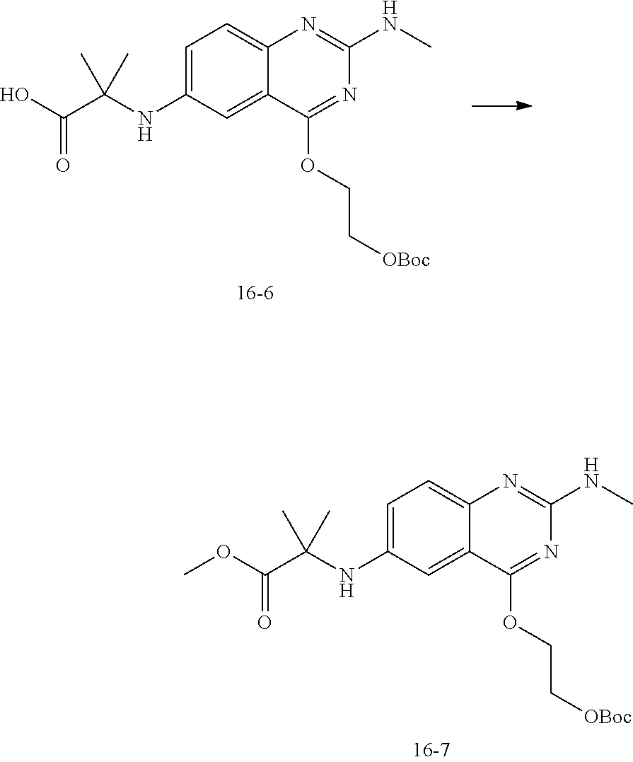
C12=CC(NC(C(OC)=O)(C)C)=CC=C1N=C(NC)N=C2OCC[OBoc].C12=CC(NC(C(O)=O)(C)C)=CC=C1N=C(NC)N=C2OCC[OBoc]
